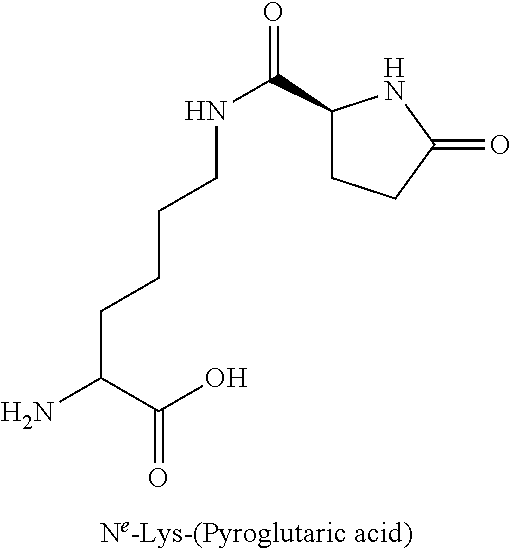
O=C(NCCCCC(N)C(O)=O)C1CCC(=O)N1
